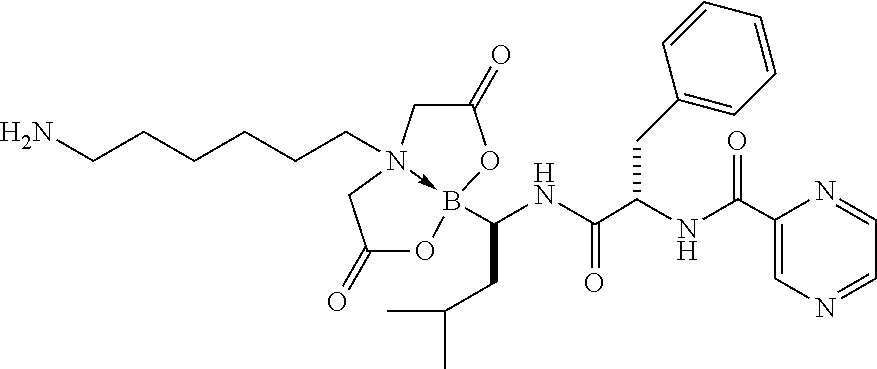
C1N2(CCCCCCN)->B(C(NC(C(NC(C3=CN=CC=N3)=O)CC3=CC=CC=C3)=O)CC(C)C)(OC1=O)OC(=O)C2
